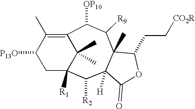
C1([P13O])CC2([R1])C(C)(C)C(=C1C)C([OP10])C([R9])C1(C)C([H])(C2[R2])C(=O)OC1CC[CO2R]
